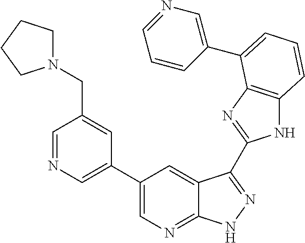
C1(C2=CN=C3C(=C2)C(C2=NC4=C(N2)C=CC=C4C2=CN=CC=C2)=NN3)=CN=CC(CN2CCCC2)=C1
